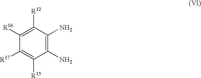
C1([R17])=C([R15])C(N)=C(N)C([R12])=C1[R16]
